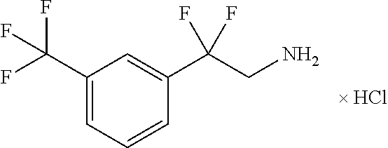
C1(C(F)(F)F)=CC=CC(C(CN)(F)F)=C1
